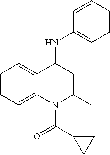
C1=CC=C2C(=C1)C(NC1=CC=CC=C1)CC(C)N2C(C1CC1)=O
